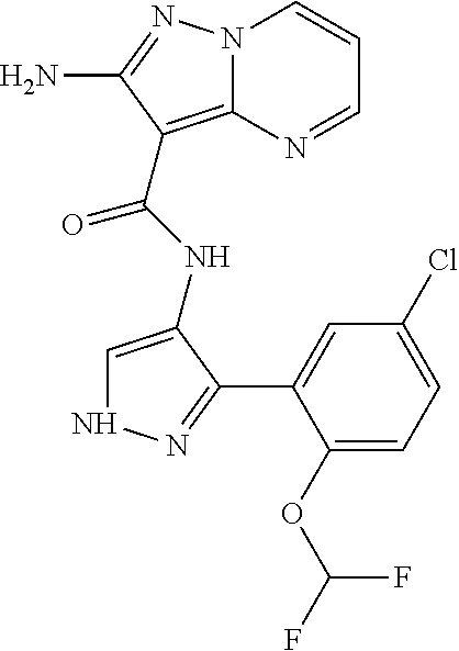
N12C(=C(C(NC3=CNN=C3C3=CC(Cl)=CC=C3OC(F)F)=O)C(N)=N1)N=CC=C2
